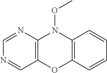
C1=NC2=C(C=N1)OC1=C(N2OC)C=CC=C1
